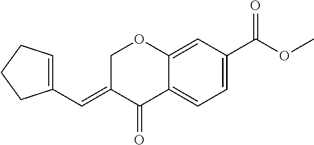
C1C(=CC2=CCCC2)C(=O)C2=CC=C(C(OC)=O)C=C2O1
